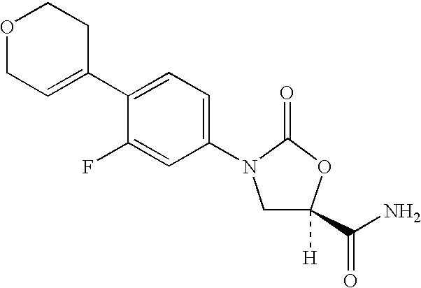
C1([H])(C(N)=O)CN(C2=CC=C(C3=CCOCC3)C(F)=C2)C(=O)O1
